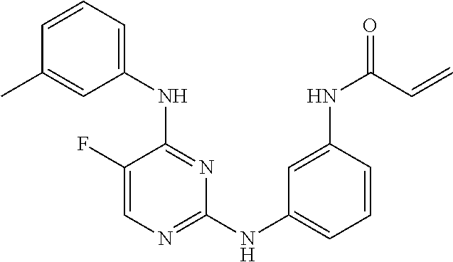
C1(NC2=NC(NC3=CC=CC(NC(=O)C=C)=C3)=NC=C2F)=CC=CC(C)=C1
